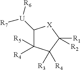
C1([R4])([R5])C([R3])([R4])C([R1])([R2])[X]C1[U]([R6])[R7]
